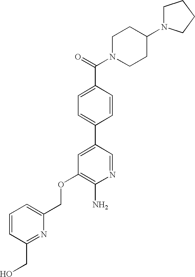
C(OC1=C(N)N=CC(C2=CC=C(C(=O)N3CCC(N4CCCC4)CC3)C=C2)=C1)C1=CC=CC(CO)=N1
